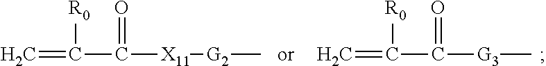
C=C(C([X11][G2]C)=O)[R0].C=C(C([G3]C)=O)[R0]
